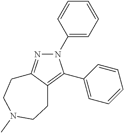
N1(C2=CC=CC=C2)N=C2C(=C1C1=CC=CC=C1)CCN(C)CC2
